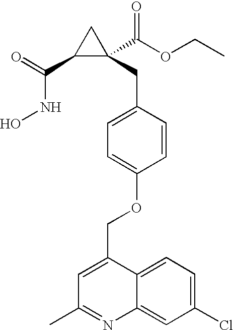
C1(C(=O)NO)C(CC2=CC=C(OCC3=CC(C)=NC4=CC(Cl)=CC=C34)C=C2)(C(OCC)=O)C1
